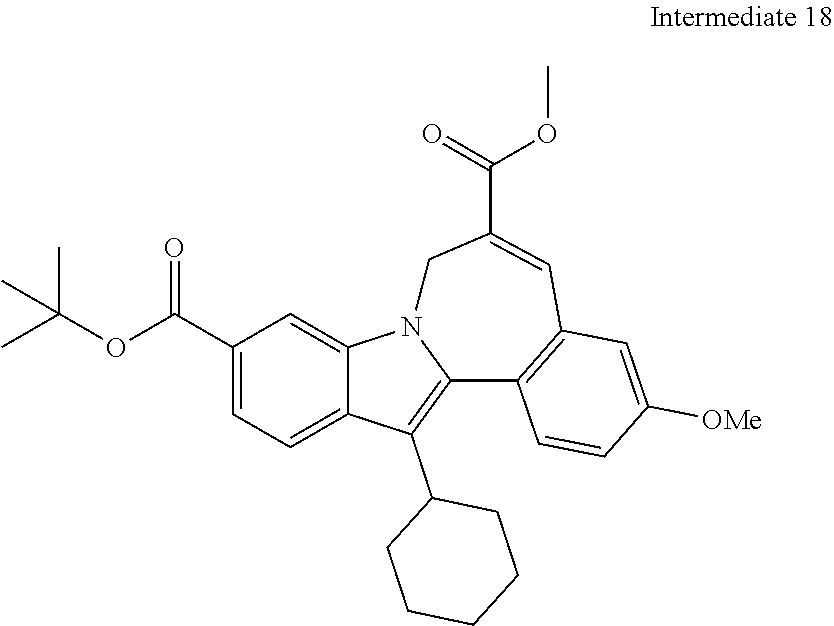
C1(C(OC(C)(C)C)=O)=CC=C2C(=C1)N1C(=C2C2CCCCC2)C2=C(C=C(C(=O)OC)C1)C=C([OMe])C=C2
